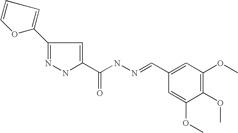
C1(C2=CC=CO2)=NNC(C(NN=CC2=CC(OC)=C(OC)C(OC)=C2)=O)=C1
